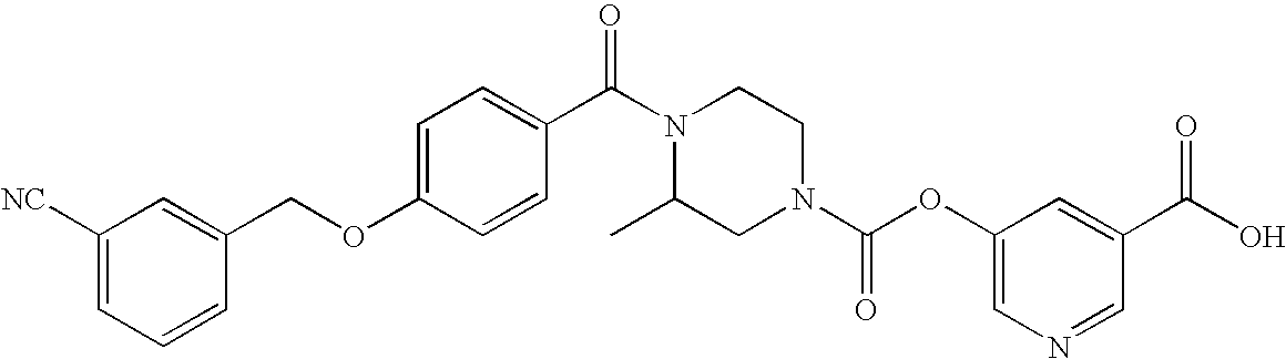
C1(C)CN(C(OC2=CN=CC(C(O)=O)=C2)=O)CCN1C(C1=CC=C(OCC2=CC([NC])=CC=C2)C=C1)=O
